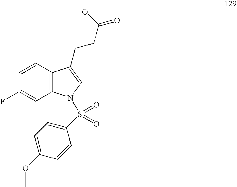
C1=CC2=C(C=C1F)N(S(=O)(=O)C1=CC=C(OC)C=C1)C=C2CCC(=O)O
